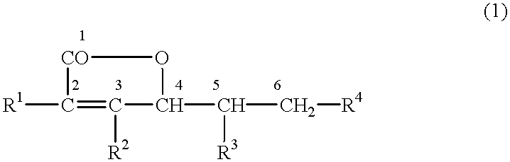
[R1]C1=C([R2])C(C(C[R4])[R3])O[CO]1
